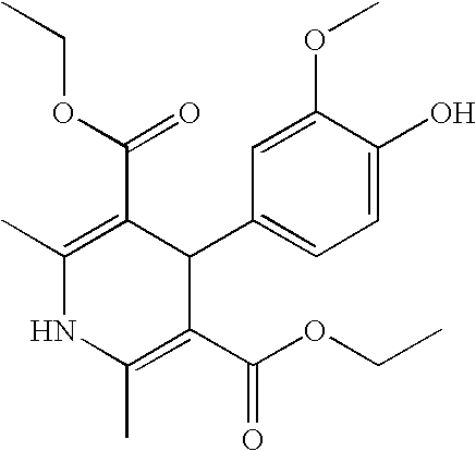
C1=C(OC)C(O)=CC=C1C1C(C(OCC)=O)=C(C)NC(C)=C1C(OCC)=O
